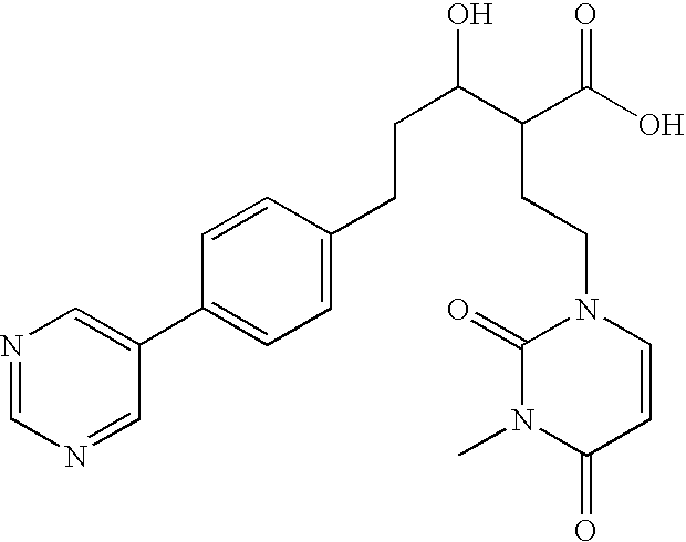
N1=CN=CC(C2=CC=C(CCC(O)C(CCN3C(=O)N(C)C(=O)C=C3)C(O)=O)C=C2)=C1
